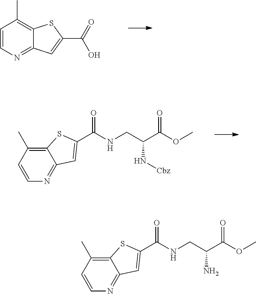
C1(C)=C2C(=NC=C1)C=C(C(=O)O)S2.C1(C)=C2SC(C(=O)NCC(C(=O)OC)N[Cbz])=CC2=NC=C1.C1(C)=C2SC(C(=O)NCC(C(=O)OC)N)=CC2=NC=C1
